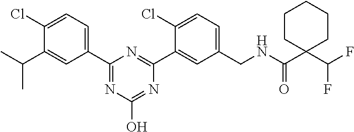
C1(CNC(C2(C(F)F)CCCCC2)=O)=CC=C(Cl)C(C2=NC(C3=CC=C(Cl)C(C(C)C)=C3)=NC(O)=N2)=C1
